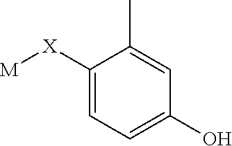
C1=C([X][M])C(C)=CC(O)=C1
